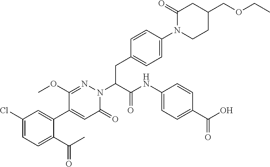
C1(Cl)=CC=C(C(C)=O)C(C2=CC(=O)N(C(C(=O)NC3=CC=C(C(=O)O)C=C3)CC3=CC=C(N4CCC(COCC)CC4=O)C=C3)N=C2OC)=C1
